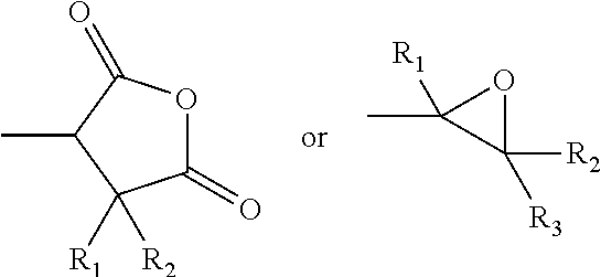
C1(=O)OC(=O)C(C)C1([R2])[R1].C1([R2])([R3])OC1(C)[R1]
